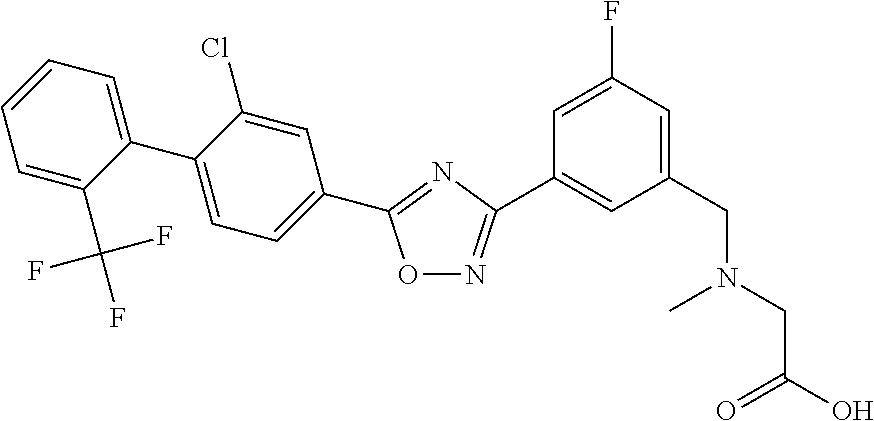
O1N=C(C2=CC(CN(CC(O)=O)C)=CC(F)=C2)N=C1C1=CC=C(C2=CC=CC=C2C(F)(F)F)C(Cl)=C1
